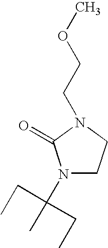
C(N1C(=O)N(C(C)(CC)CC)CC1)COC
